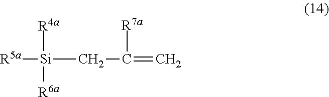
[R4a][Si]([R5a])([R6a])CC(=C)[R7a]
